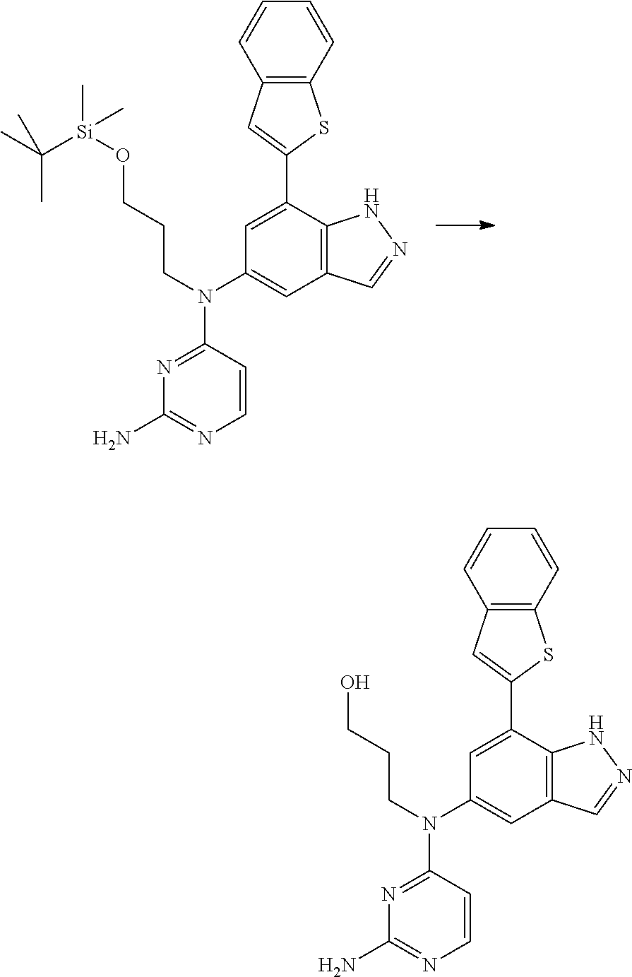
C1(N(CCCO[Si](C)(C(C)(C)C)C)C2=NC(N)=NC=C2)=CC2=C(C(C3=CC4=C(S3)C=CC=C4)=C1)NN=C2.C1(N(CCCO)C2=NC(N)=NC=C2)=CC2=C(C(C3=CC4=C(S3)C=CC=C4)=C1)NN=C2
